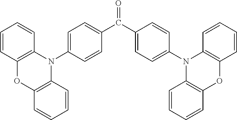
C1=CC2=C(C=C1)N(C1=CC=C(C(C3=CC=C(N4C5=C(OC6=C4C=CC=C6)C=CC=C5)C=C3)=O)C=C1)C1=C(O2)C=CC=C1
